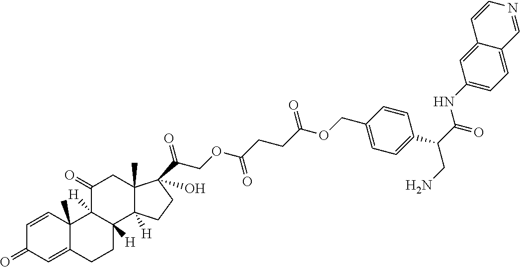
C1=CC2(C)C(=CC1=O)CCC1([H])C2([H])C(=O)CC2(C)C1([H])CCC2(O)C(COC(CCC(OCC1=CC=C(C(C(NC2=CC=C3C(=C2)C=CN=C3)=O)CN)C=C1)=O)=O)=O
